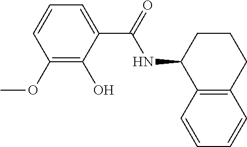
C1(OC)=C(O)C(C(NC2C3=C(CCC2)C=CC=C3)=O)=CC=C1
